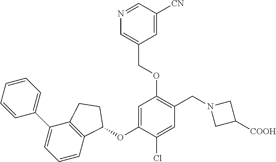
C1=CC=CC=C1C1=CC=CC2=C1CCC2OC1=CC(OCC2=CN=CC([CN])=C2)=C(CN2CC([COOH])C2)C=C1Cl
